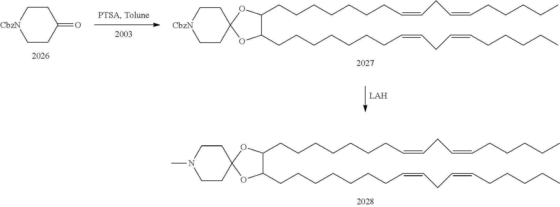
C1(CCCCCCCC=CCC=CCCCCC)C(CCCCCCCC=CCC=CCCCCC)OC2(CCN(C)CC2)O1.C1(CCCCCCCC=CCC=CCCCCC)C(CCCCCCCC=CCC=CCCCCC)OC2(CC[CbzN]CC2)O1.C1(=O)CC[CbzN]CC1
